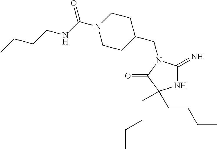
C1C(CN2C(=N)NC(CCCC)(CCCC)C2=O)CCN(C(NCCCC)=O)C1
